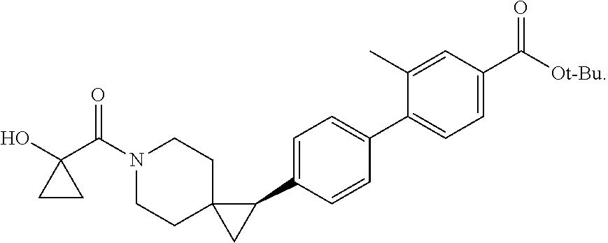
C1(C2=CC=C(C3C4(C3)CCN(C(C3(O)CC3)=O)CC4)C=C2)=CC=C(C([Ot-Bu])=O)C=C1C
